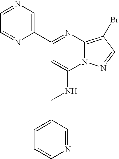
C1(C2=CN=CC=N2)=NC2=C(Br)C=NN2C(NCC2=CC=CN=C2)=C1
